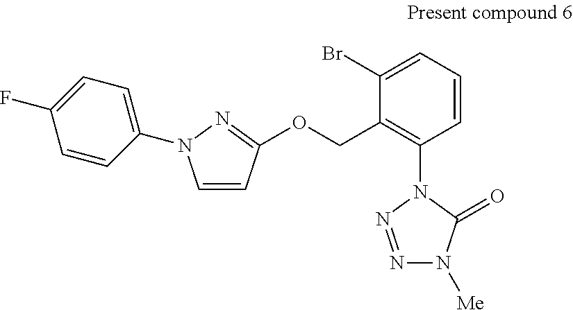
C1=CC(OCC2=C(N3N=NN([Me])C3=O)C=CC=C2Br)=NN1C1=CC=C(F)C=C1
